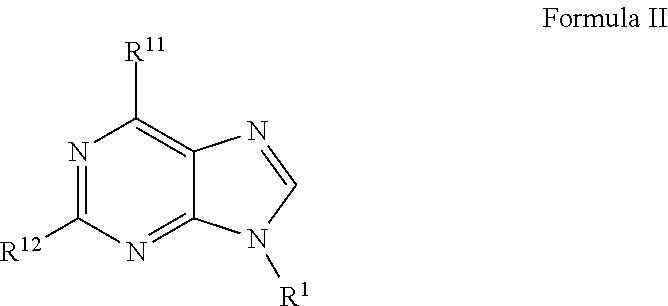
N1=C([R12])N=C2C(=C1[R11])N=CN2[R1]
